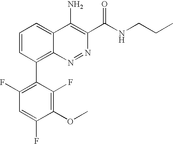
C1(C2=C3C(=CC=C2)C(N)=C(C(NCCC)=O)N=N3)=C(F)C=C(F)C(OC)=C1F
